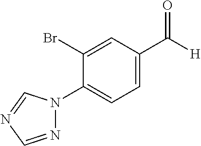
N1=CN=CN1C1=CC=C(C([H])=O)C=C1Br
